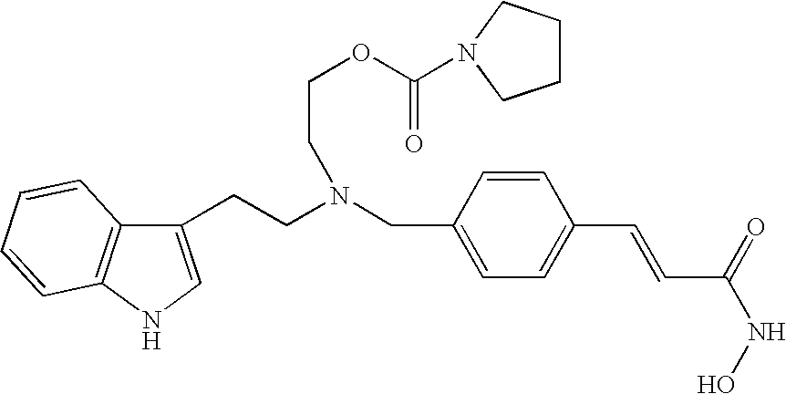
C1(CCN(CC2=CC=C(C=CC(=O)NO)C=C2)CCOC(=O)N2CCCC2)=CNC2=C1C=CC=C2
